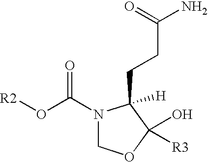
[R2]OC(N1COC(O)([R3])C1(CCC(N)=O)[H])=O
